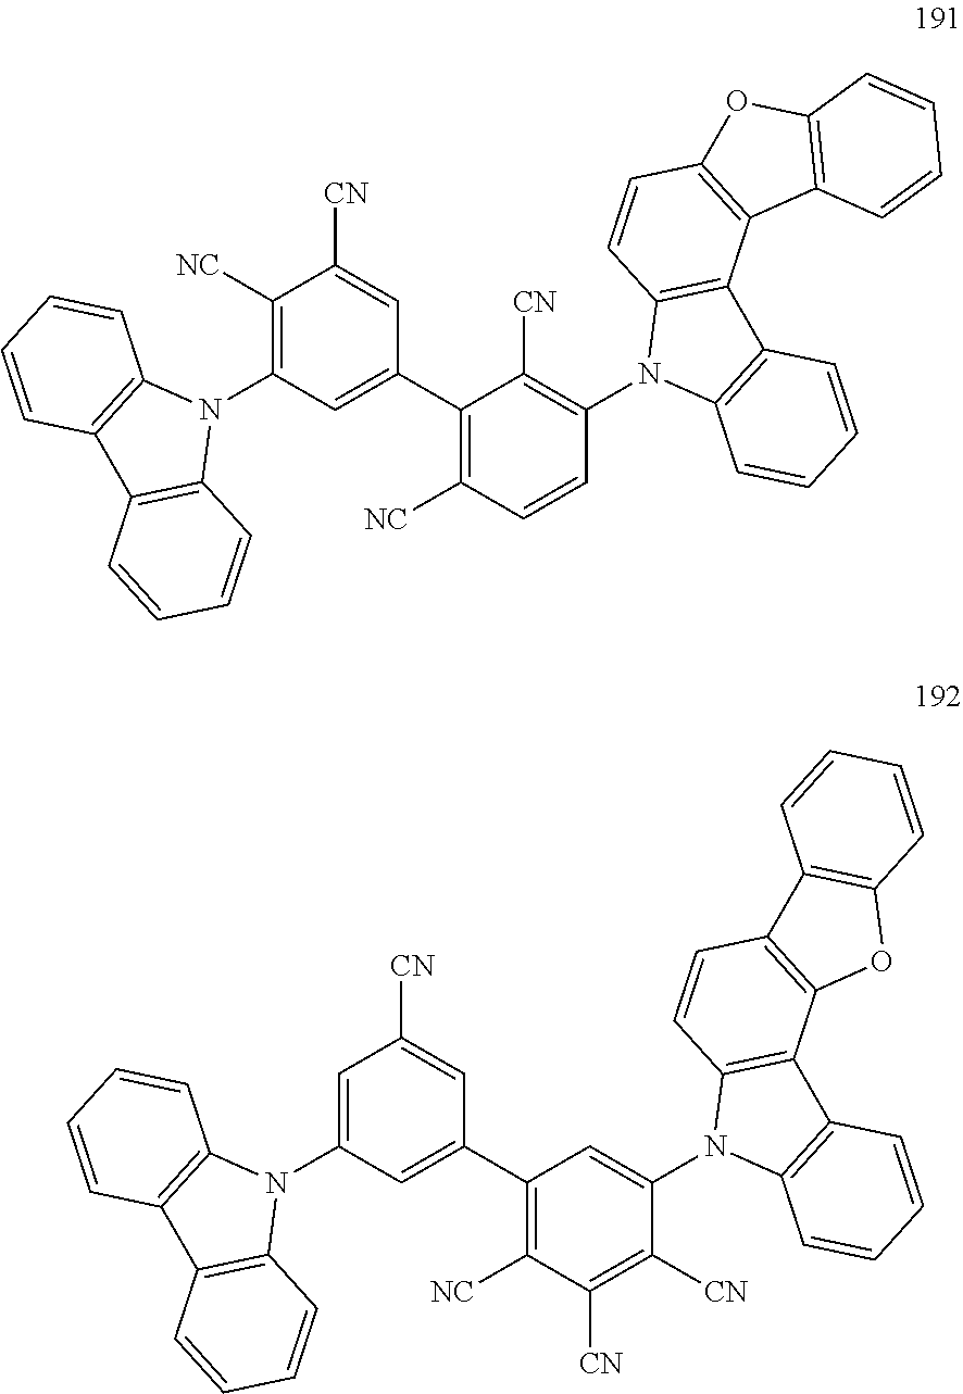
C1([NC])=C(N2C3=C(C4=C2C=CC=C4)C=CC=C3)C=C(C2=C([NC])C=CC(N3C4=C(C5=C3C=CC3=C5C5=C(O3)C=CC=C5)C=CC=C4)=C2[CN])C=C1[CN].C1=C(N2C3=C(C4=C2C=CC=C4)C=CC=C3)C=C(C2=C([NC])C([CN])=C([CN])C(N3C4=C(C5=C3C=CC3=C5OC5=C3C=CC=C5)C=CC=C4)=C2)C=C1[CN]
